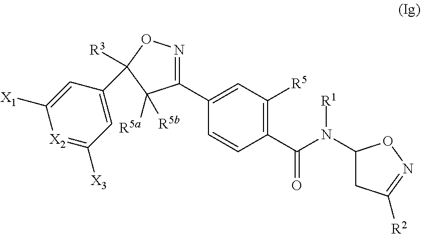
C1(C2=CC([R5])=C(C(=O)N([R1])C3CC([R2])=NO3)C=C2)=NOC([R3])(C2=CC([X3])=[X2]C([X1])=C2)C1([R5a])[R5b]
